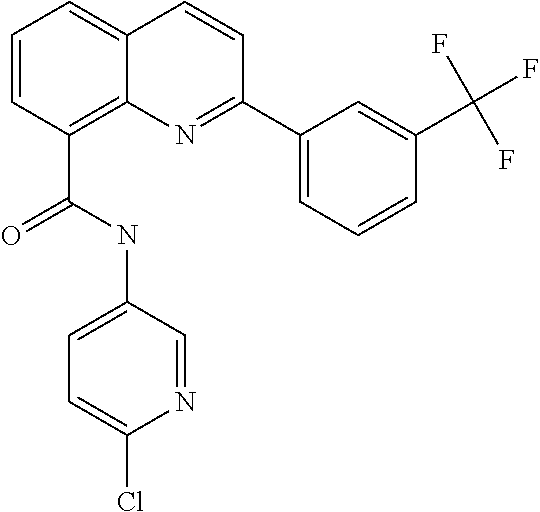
C(C1=C2C(=CC=C1)C=CC(C1=CC=CC(C(F)(F)F)=C1)=N2)(NC1=CC=C(Cl)N=C1)=O
